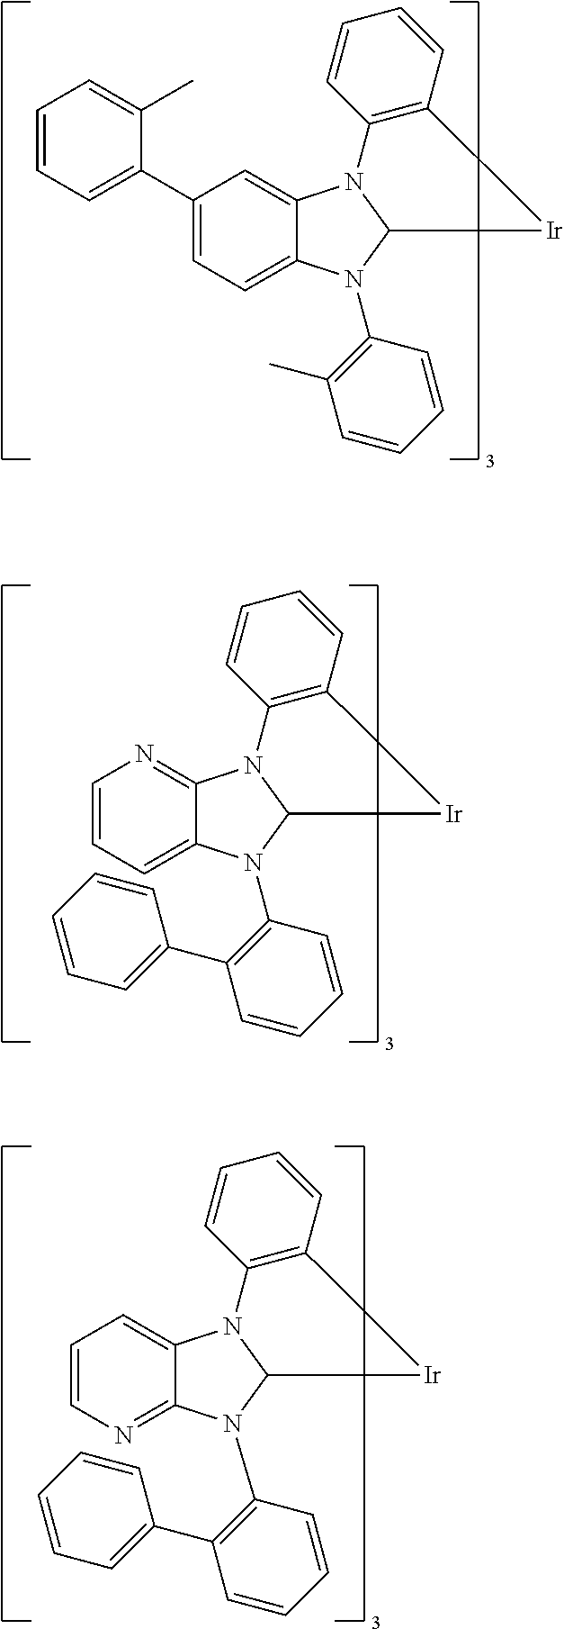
C1(C2=CC=CC=C2C)=CC=C2C(=C1)N1C(N2C2=C(C)C=CC=C2)[Ir]C2=C1C=CC=C2.C1=CC=C2C(=N1)N1C(N2C2=C(C3=CC=CC=C3)C=CC=C2)[Ir]C2=C1C=CC=C2.C1=CN=C2C(=C1)N1C(N2C2=C(C3=CC=CC=C3)C=CC=C2)[Ir]C2=C1C=CC=C2
